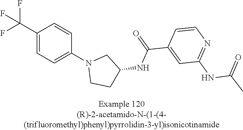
C1(C(F)(F)F)=CC=C(N2CCC(NC(C3=CC(NC(C)=O)=NC=C3)=O)C2)C=C1
